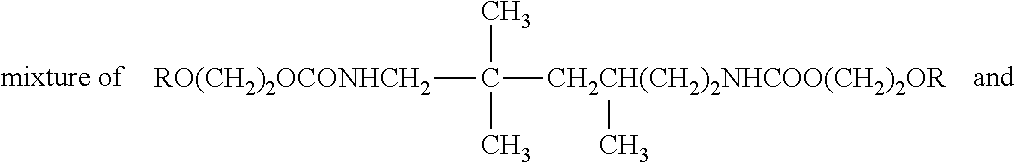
[RO(CH2)2OCONHCH2]C([CH2CH(CH2)2NHCOO(CH2)2OR]C)(C)C
